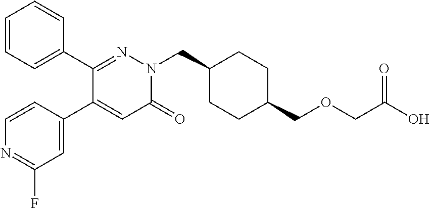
C1=CC=C(C2=NN(CC3CCC(COCC(O)=O)CC3)C(=O)C=C2C2=CC(F)=NC=C2)C=C1
